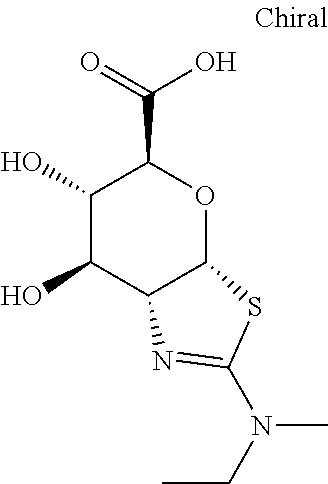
C1(O)C(O)C2C(OC1C(O)=O)SC(N(C)CC)=N2
